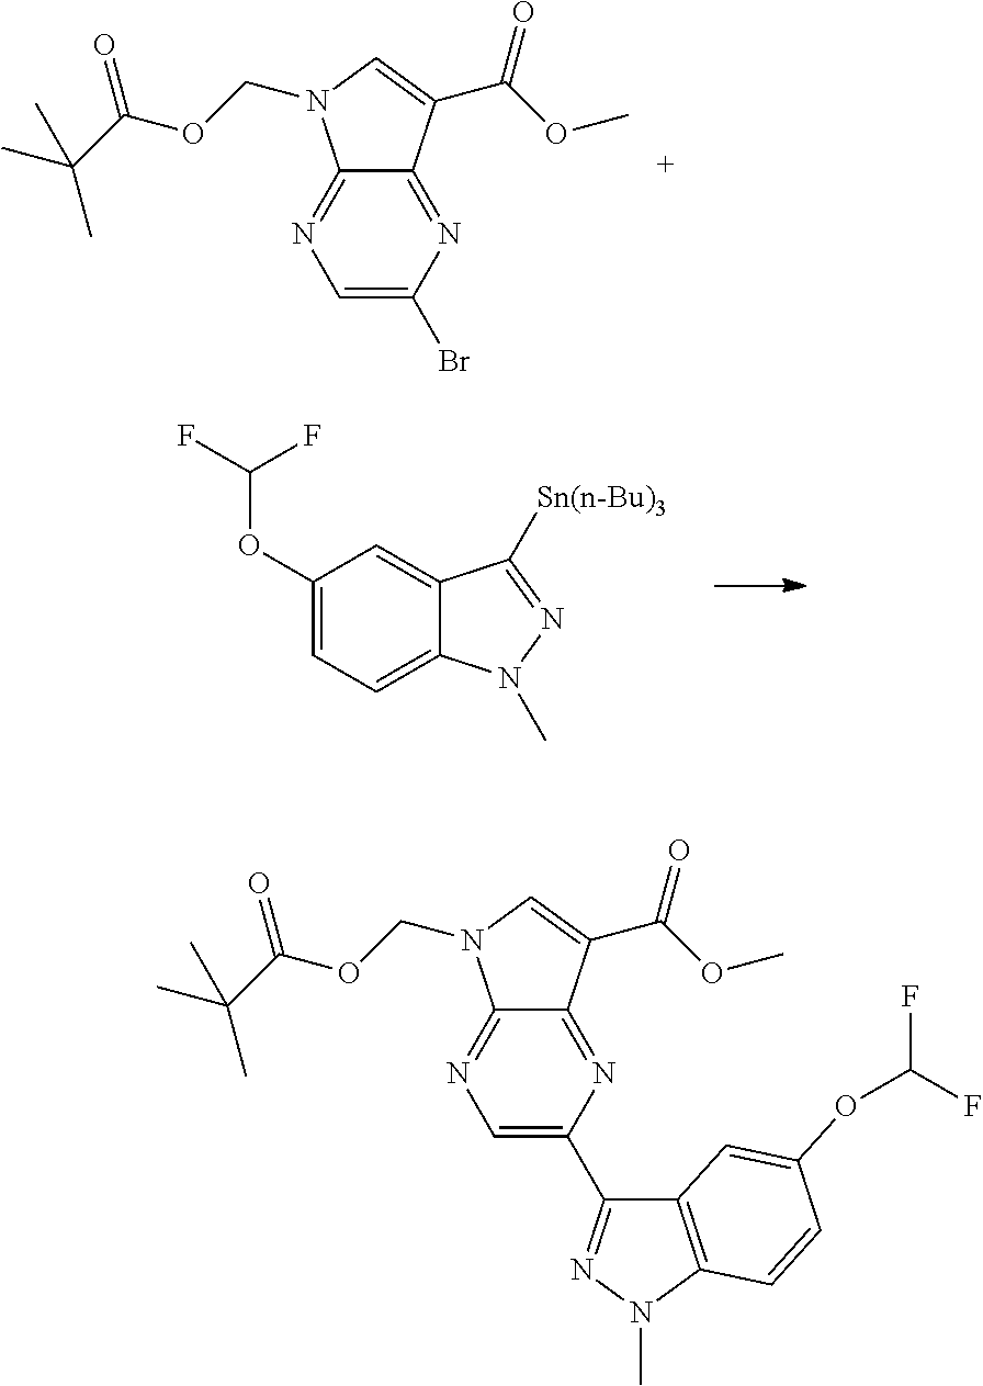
C1=C(Br)N=C2C(=N1)N(COC(C(C)(C)C)=O)C=C2C(OC)=O.C1(OC(F)F)=CC=C2C(=C1)C([Sn(n-Bu)3])=NN2C.C1=C(C2=NN(C)C3=C2C=C(OC(F)F)C=C3)N=C2C(=N1)N(COC(C(C)(C)C)=O)C=C2C(OC)=O
